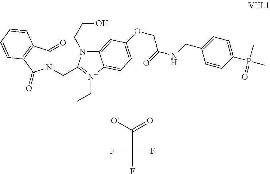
N1(CC2=[N+](CC)C3=CC=C(OCC(NCC4=CC=C(P(C)(C)=O)C=C4)=O)C=C3N2CCO)C(=O)C2=C(C1=O)C=CC=C2.C(C([O-])=O)(F)(F)F
